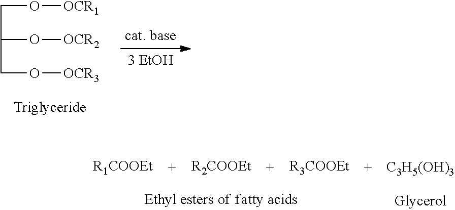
C(C(O[OCR2])CO[OCR3])O[OCR1].[R1COOEt].[R2COOEt].[R3COOEt].[C3H5(OH)3]
